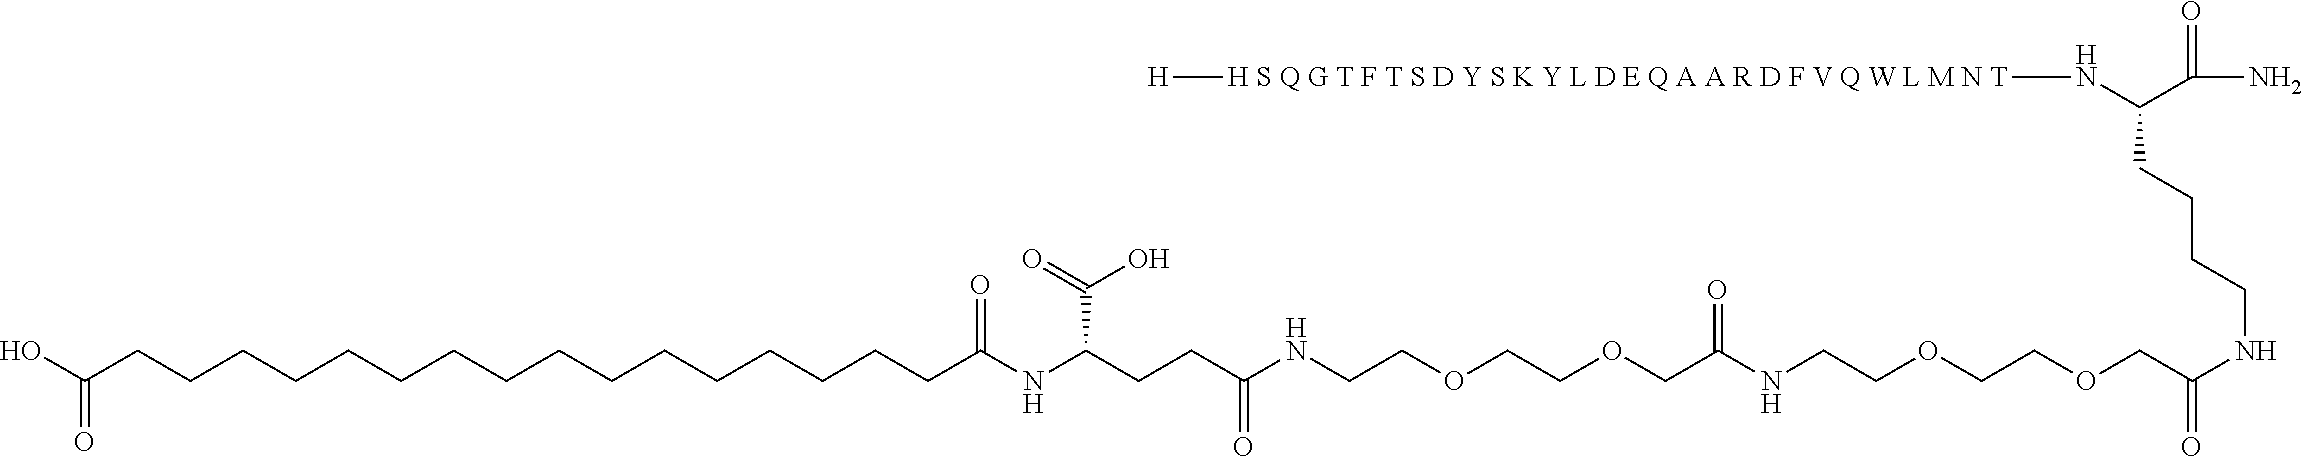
C(COCCOCCNC(CCC(NC(CCCCCCCCCCCCCCCCC(O)=O)=O)C(O)=O)=O)(=O)NCCOCCOCC(=O)NCCCCC(N[H S Q G T F T S D Y S K Y L D E Q A A R D F V Q W L M N T][H])C(=O)N
